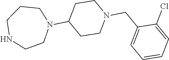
C1CN(CC2=CC=CC=C2Cl)CCC1N1CCCNCC1
